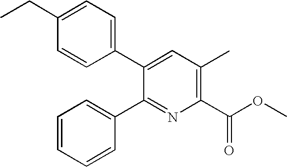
C1(CC)=CC=C(C2=CC(C)=C(C(OC)=O)N=C2C2=CC=CC=C2)C=C1
